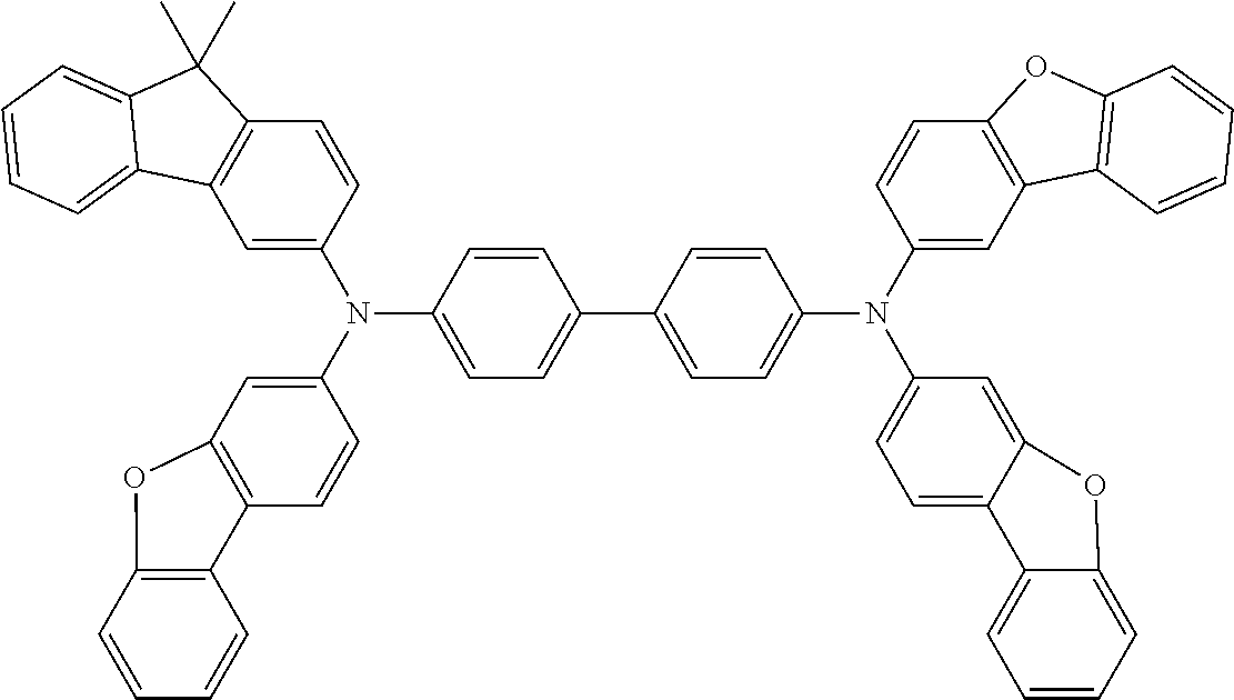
C1=C(N(C2=CC3=C(C=C2)C2=C(C=CC=C2)O3)C2=CC=C(C3=CC=C(N(C4=CC=C5C(=C4)OC4=CC=CC=C54)C4=CC5=C(C=C4)OC4=C5C=CC=C4)C=C3)C=C2)C=CC2=C1C1=CC=CC=C1C2(C)C
